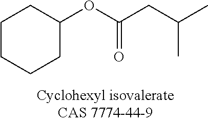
C1CCCC(OC(CC(C)C)=O)C1
